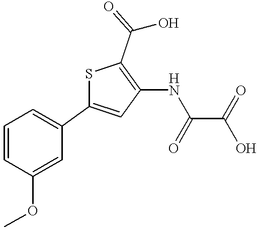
S1C(C2=CC=CC(OC)=C2)=CC(NC(C(O)=O)=O)=C1C(=O)O
